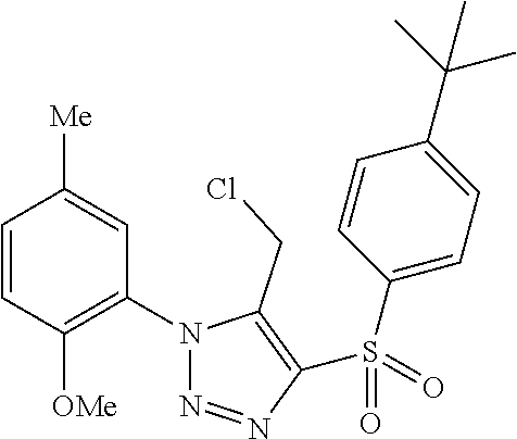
C1=CC([OMe])=C(N2N=NC(S(C3=CC=C(C(C)(C)C)C=C3)(=O)=O)=C2CCl)C=C1[Me]
